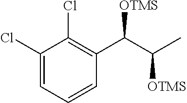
C1(Cl)=CC=CC(C(C(C)[OTMS])[OTMS])=C1Cl
